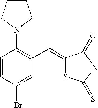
C1=CC(Br)=CC(C=C2SC(=S)NC2=O)=C1N1CCCC1
